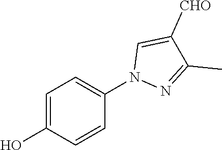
C1=C(O)C=CC(N2N=C(C)C([CHO])=C2)=C1
